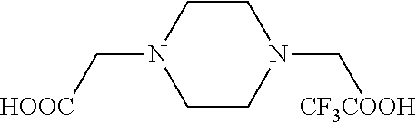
C1CN(C[CF3COOH])CCN1C[HOOC]
